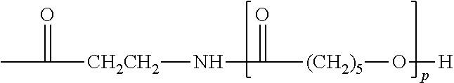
N(C([(CH2)5]O[H])=O)[CH2CH2]C(C)=O
